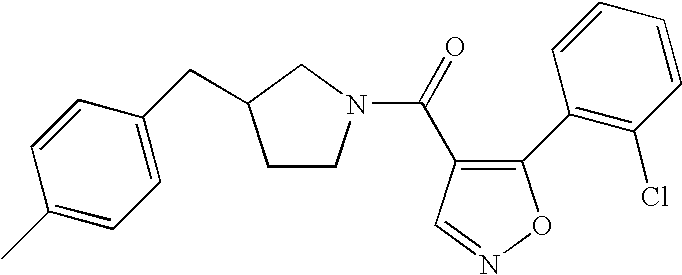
C(=O)(C1=C(C2=C(Cl)C=CC=C2)ON=C1)N1CCC(CC2=CC=C(C)C=C2)C1
